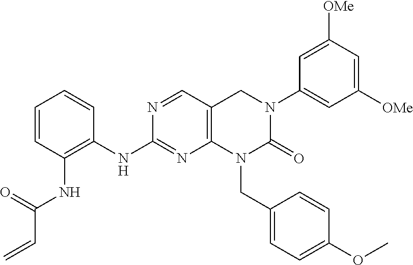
C1=CC(NC(C=C)=O)=C(NC2=NC3=C(C=N2)CN(C2=CC([OMe])=CC([OMe])=C2)C(=O)N3CC2=CC=C(OC)C=C2)C=C1
